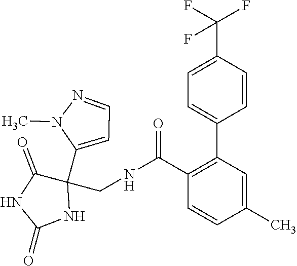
C1=CC(C)=CC(C2=CC=C(C(F)(F)F)C=C2)=C1C(NCC1(C2=CC=NN2C)C(=O)NC(=O)N1)=O
